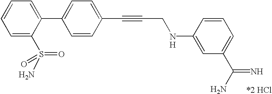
C1=C(C2=CC=CC=C2S(=O)(N)=O)C=CC(C#CCNC2=CC(C(N)=N)=CC=C2)=C1.[H]
